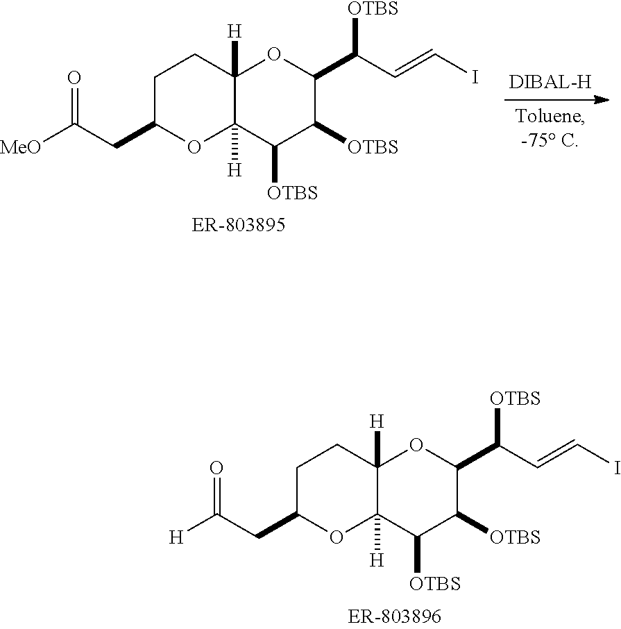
C1C(CC([H])=O)OC2([H])C([H])(C1)OC(C([OTBS])C=CI)C([OTBS])C2[OTBS].C1C(CC([MeO])=O)OC2([H])C([H])(C1)OC(C([OTBS])C=CI)C([OTBS])C2[OTBS]
